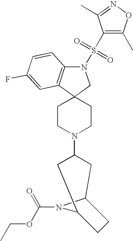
N1(S(C2=C(C)ON=C2C)(=O)=O)C2=C(C3(C1)CCN(C1CC4N(C(OCC)=O)C(C1)CC4)CC3)C=C(F)C=C2
